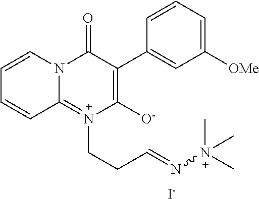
C1([OMe])=CC=CC(C2=C([O-])[N+](CCC=N[N+](C)(C)C)=C3N(C=CC=C3)C2=O)=C1.[I-]
